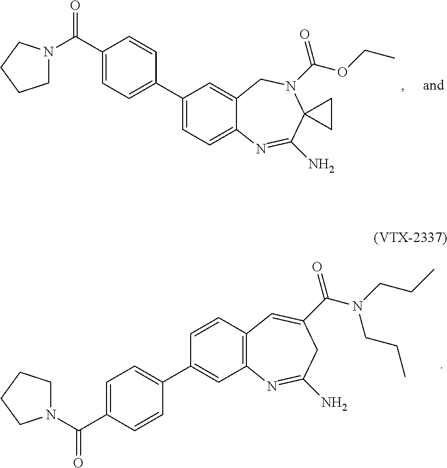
C1(C2=CC=C(C(N3CCCC3)=O)C=C2)=CC=C2C(=C1)CN(C(OCC)=O)C1(C(N)=N2)CC1.C12=C(C=C(C(=O)N(CCC)CCC)CC(N)=N1)C=CC(C1=CC=C(C(N3CCCC3)=O)C=C1)=C2
